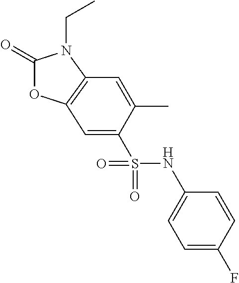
C1(=O)OC2=C(N1CC)C=C(C)C(S(NC1=CC=C(F)C=C1)(=O)=O)=C2
